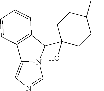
C12=C(C(C3(O)CCC(C)(C)CC3)N3C1=CN=C3)C=CC=C2
